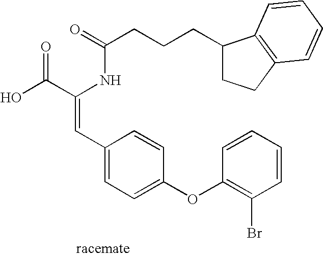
C(=O)(NC(C(O)=O)=CC1=CC=C(OC2=C(Br)C=CC=C2)C=C1)CCCC1CCC2=C1C=CC=C2
